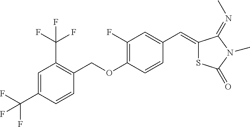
C1=C(C(F)(F)F)C=CC(COC2=C(F)C=C(C=C3SC(=O)N(C)C3=NC)C=C2)=C1C(F)(F)F
